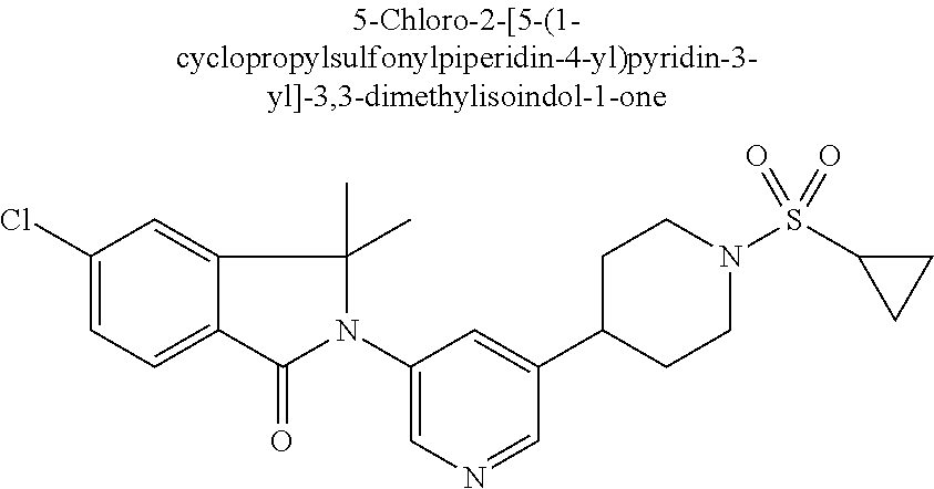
C1(Cl)=CC=C2C(=C1)C(C)(C)N(C1=CN=CC(C3CCN(S(C4CC4)(=O)=O)CC3)=C1)C2=O
